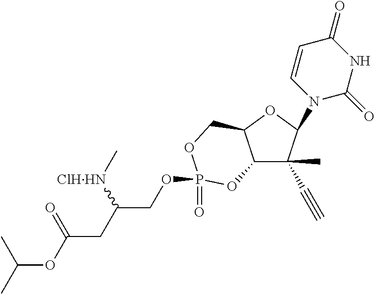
C12C(C)(C#C)C(N3C(=O)NC(=O)C=C3)OC1COP(OCC(CC(OC(C)C)=O)[ClHHN]C)(=O)O2
